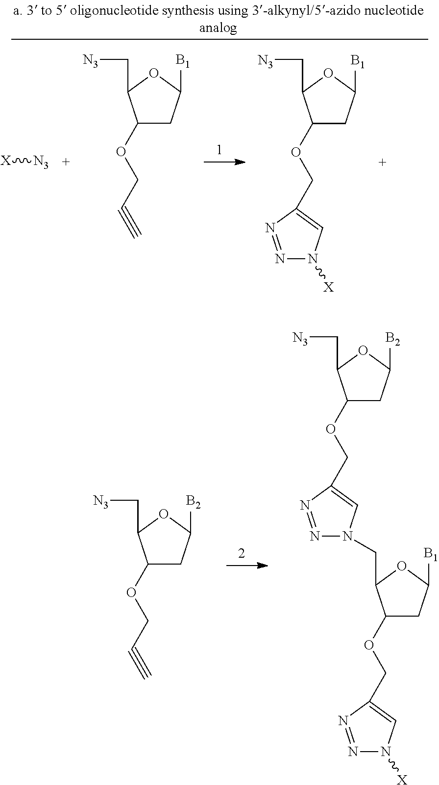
C1(OCC#C)CC([B2])OC1C[N3].C1C(OCC2=CN(CC3C(OCC4=CN([X])N=N4)CC([B1])O3)N=N2)C(C[N3])OC1[B2].[X][N3].O(CC#C)C1CC([B1])OC1C[N3].O(CC1=CN([X])N=N1)C1CC([B1])OC1C[N3]
